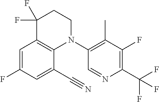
C1=C(F)C=C(C#N)C2=C1C(F)(F)CCN2C1=C(C)C(F)=C(C(F)(F)F)N=C1
